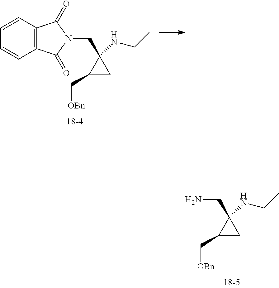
C1(C[OBn])CC1(CN1C(=O)C2=C(C1=O)C=CC=C2)NCC.C1(C[OBn])CC1(CN)NCC
